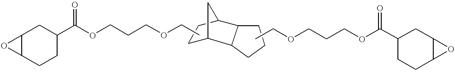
C1CCC2C3CCC(C12)C3.O1C2C1CC(C(OCCCOCC)=O)CC2.CCOCCCOC(C1CCC2C(C1)O2)=O
